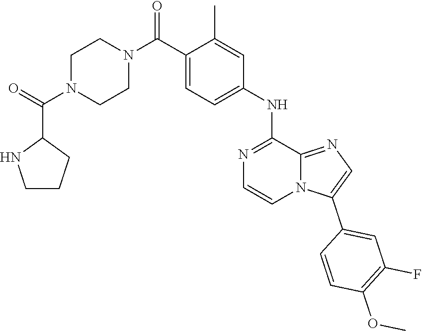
C1(NC2=CC=C(C(N3CCN(C(C4NCCC4)=O)CC3)=O)C(C)=C2)=NC=CN2C1=NC=C2C1=CC(F)=C(OC)C=C1
